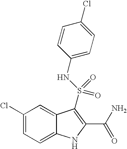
C1(Cl)=CC=C2C(=C1)C(S(NC1=CC=C(Cl)C=C1)(=O)=O)=C(C(N)=O)N2
